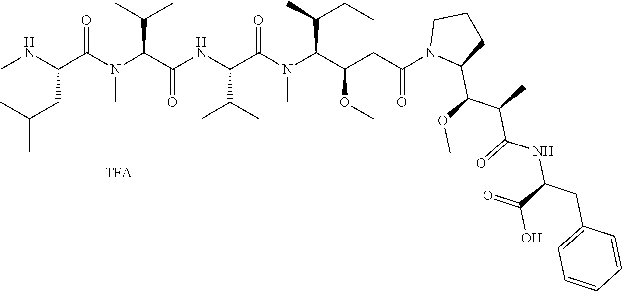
N(C(C(N(C(C(C)C)C(NC(C(=O)N(C(C(C)CC)C(CC(N1C(C(OC)C(C)C(=O)NC(CC2=CC=CC=C2)C(=O)O)CCC1)=O)OC)C)C(C)C)=O)C)=O)CC(C)C)C
